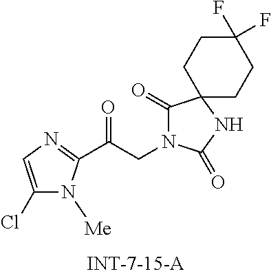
ClC1=CN=C(C(CN2C(=O)C3(NC2=O)CCC(F)(F)CC3)=O)N1[Me]
